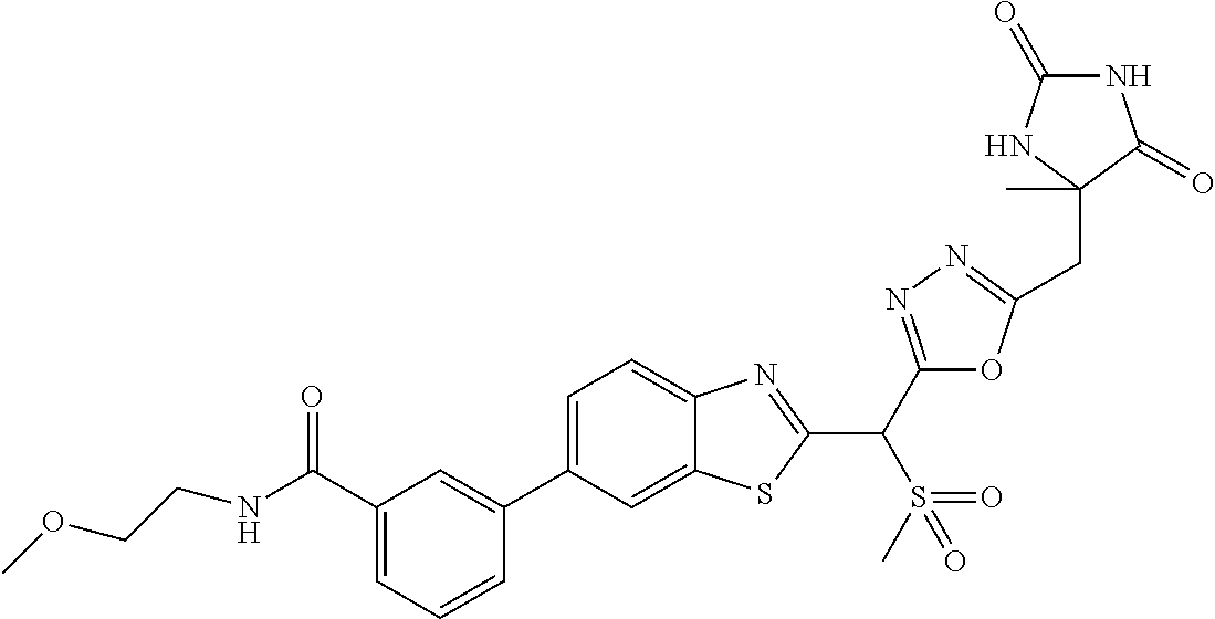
C1=CC=C(C(NCCOC)=O)C=C1C1=CC=C2C(=C1)SC(C(C1=NN=C(CC3(C)NC(=O)NC3=O)O1)S(C)(=O)=O)=N2
